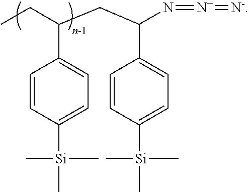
C1=CC([Si](C)(C)C)=CC=C1C(CC)CC(C1=CC=C([Si](C)(C)C)C=C1)N=[N+]=[N-]
